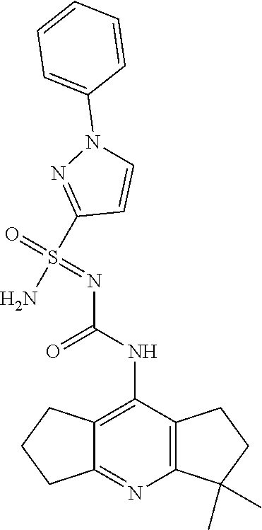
C12=C(C(NC(N=S(=O)(C3=NN(C4=CC=CC=C4)C=C3)N)=O)=C3C(=N1)CCC3)CCC2(C)C
